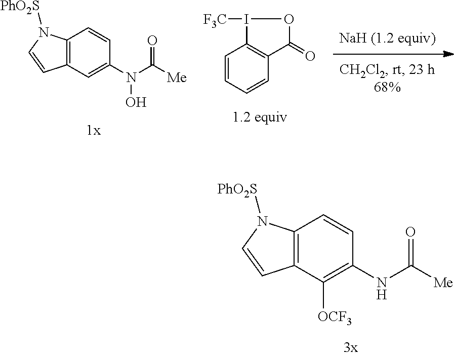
C1=CC=CC2=C1I([F3C])OC2=O.N(C([Me])=O)(O)C1=CC2=C(C=C1)N([PhO2S])C=C2.C1([OCF3])=C(NC([Me])=O)C=CC2=C1C=CN2[PhO2S]
